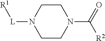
C1CN(C(=O)[R2])CCN1[L][R1]
